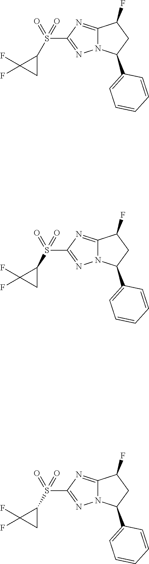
C1(S(C2C(F)(F)C2)(=O)=O)=NN2C(=N1)C(F)CC2C1=CC=CC=C1.C1(S(C2C(F)(F)C2)(=O)=O)=NN2C(=N1)C(F)CC2C1=CC=CC=C1.C1(S(C2C(F)(F)C2)(=O)=O)=NN2C(=N1)C(F)CC2C1=CC=CC=C1
